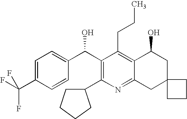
C(C1=C2C(=NC(C3CCCC3)=C1C(C1=CC=C(C(F)(F)F)C=C1)O)CC1(CC2O)CCC1)CC
